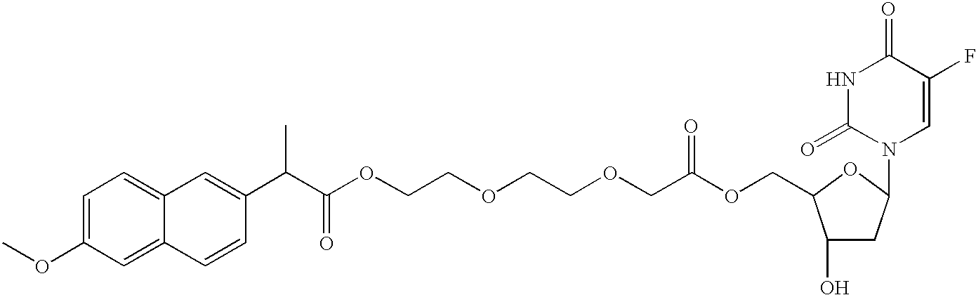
C1=C(OC)C=C2C(=C1)C=C(C(C(OCCOCCOCC(OCC1C(O)CC(N3C=C(F)C(=O)NC3=O)O1)=O)=O)C)C=C2
